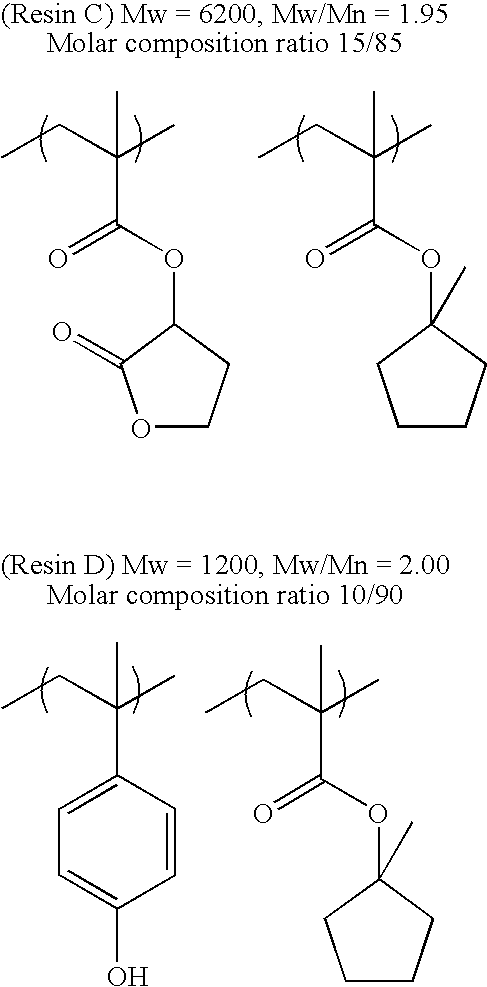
CCC(C)(C)C(OC1(C)CCCC1)=O.CCC(C)(C)C(OC1CCOC1=O)=O.CCC(C)(C)C(OC1(C)CCCC1)=O.CCC(C)(C)C1=CC=C(O)C=C1
